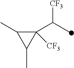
C1([CF3])(C(C)[CF3])C(C)C1C
